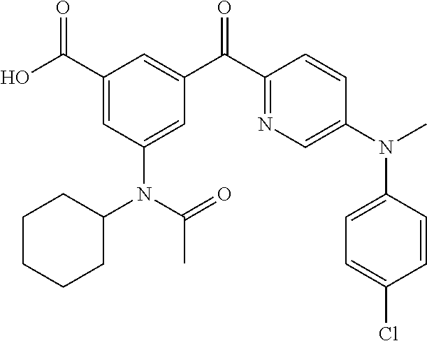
C1(C(O)=O)=CC(N(C2CCCCC2)C(=O)C)=CC(C(C2=NC=C(N(C)C3=CC=C(Cl)C=C3)C=C2)=O)=C1
